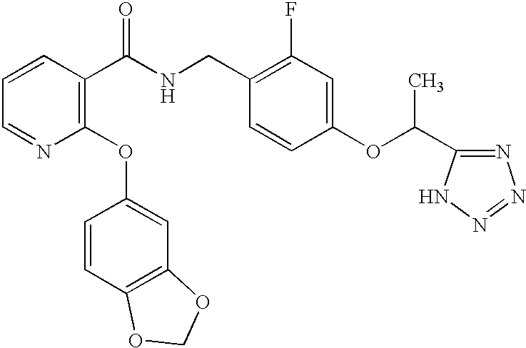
C1=CC(C(NCC2=C(F)C=C(OC(C)C3=NN=NN3)C=C2)=O)=C(OC2=CC3=C(C=C2)OCO3)N=C1
